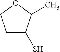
C1C(S)C(C)OC1
